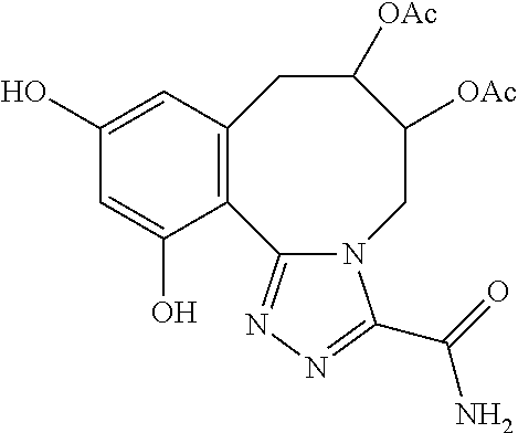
C12=C(C=C(O)C=C1O)CC([OAc])C([OAc])CN1C2=NN=C1C(N)=O
